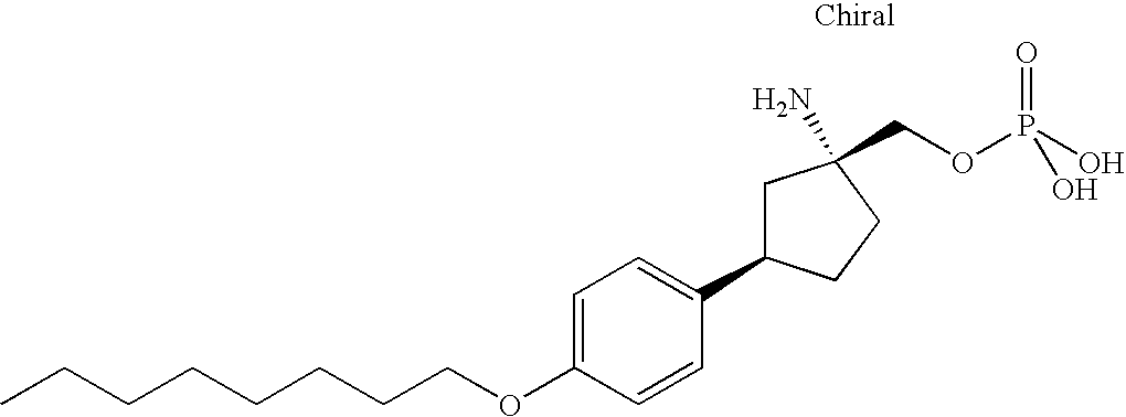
C1=C(OCCCCCCCC)C=CC(C2CC(N)(COP(O)(=O)O)CC2)=C1
